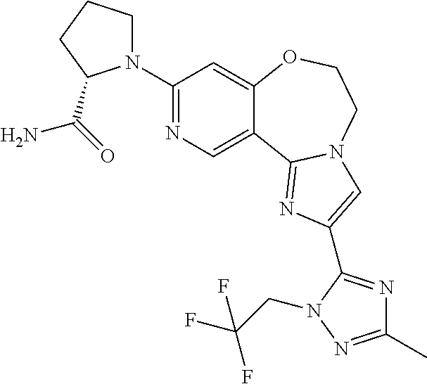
C1(N2CCCC2C(=O)N)=NC=C2C(=C1)OCCN1C2=NC(C2=NC(C)=NN2CC(F)(F)F)=C1
